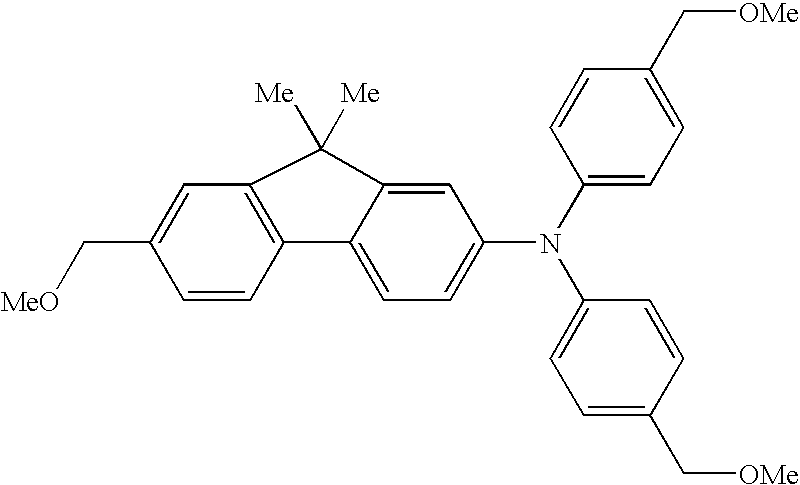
C1=C2C(=CC=C1N(C1=CC=C(C[OMe])C=C1)C1=CC=C(C[OMe])C=C1)C1=C(C=C(C[MeO])C=C1)C2([Me])[Me]
